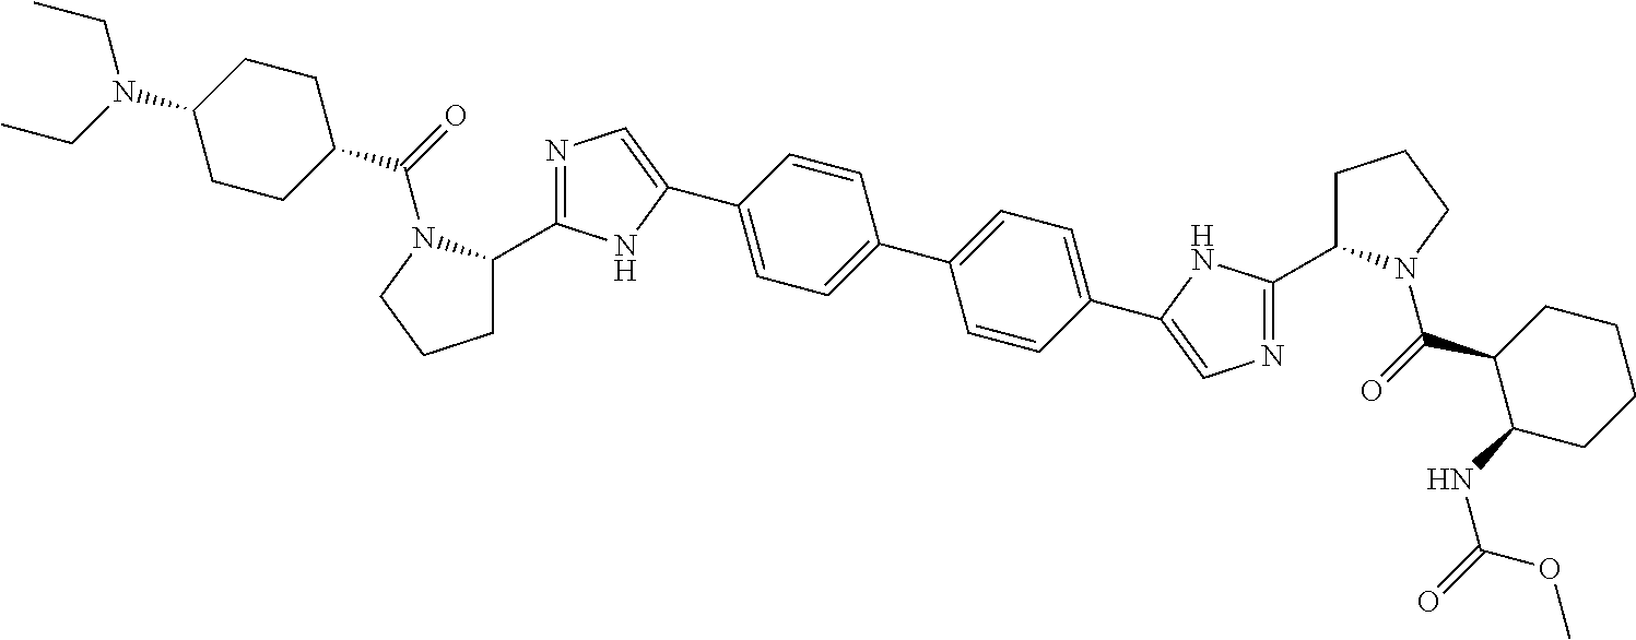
C1C(C2=NC=C(C3=CC=C(C4=CC=C(C5=CN=C(C6CCCN6C(=O)C6C(NC(=O)OC)CCCC6)N5)C=C4)C=C3)N2)N(C(=O)C2CCC(N(CC)CC)CC2)CC1
